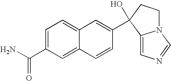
C1=C(C(N)=O)C=C2C(=C1)C=C(C1(O)C3=CN=CN3CC1)C=C2
